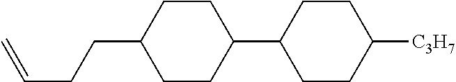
C1CC(C2CCC([C3H7])CC2)CCC1CCC=C
